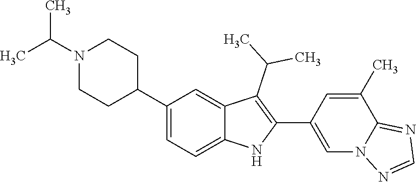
CC(N1CCC(C2=CC=C3C(=C2)C(C(C)C)=C(C2=CN4C(=NC=N4)C(C)=C2)N3)CC1)C
